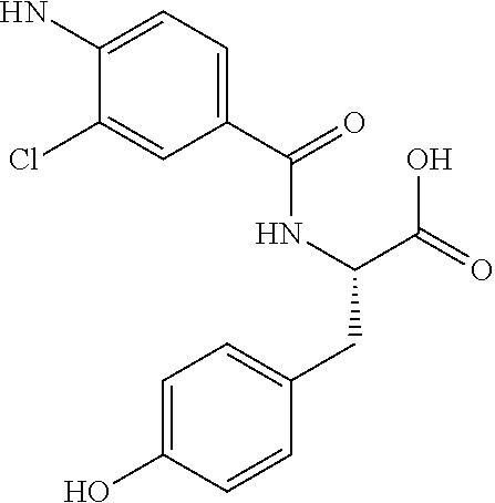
C1(C(=O)NC(C(=O)O)CC2=CC=C(O)C=C2)=CC=C(N)C(Cl)=C1
